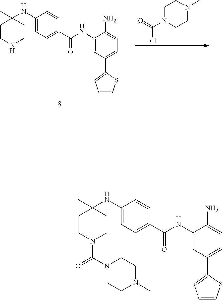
C1(NC2(C)CCN(C(N3CCN(C)CC3)=O)CC2)=CC=C(C(NC2=CC(C3=CC=CS3)=CC=C2N)=O)C=C1.C1(NC2(C)CCNCC2)=CC=C(C(NC2=CC(C3=CC=CS3)=CC=C2N)=O)C=C1.C1N(C(=O)Cl)CCN(C)C1
